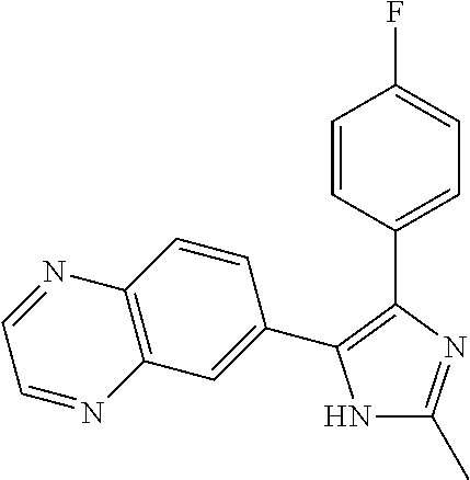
N1C(C)=NC(C2=CC=C(F)C=C2)=C1C1=CC2=C(C=C1)N=CC=N2
